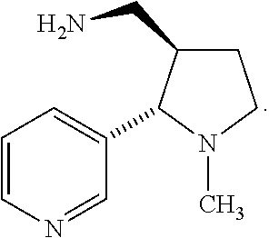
C1=CN=CC(C2C(CN)CCN2C)=C1
